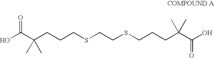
OC(C(CCCSCCSCCCC(C(O)=O)(C)C)(C)C)=O
